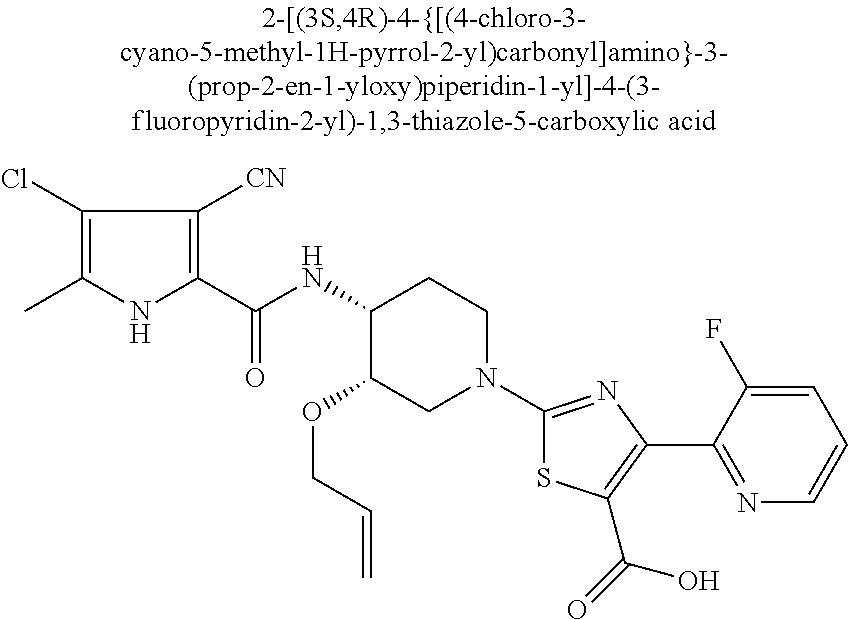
C1(NC(C2=C([CN])C(Cl)=C(C)N2)=O)C(OCC=C)CN(C2=NC(C3=NC=CC=C3F)=C(C(=O)O)S2)CC1
